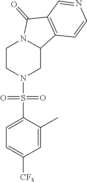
C1CN(S(C2=CC=C([CF3])C=C2C)(=O)=O)CC2N1C(=O)C1=C2C=CN=C1
